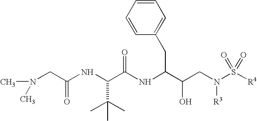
C(=O)(CN(C)C)NC(C(NC(C(CN(S([R4])(=O)=O)[R3])O)CC1=CC=CC=C1)=O)C(C)(C)C
